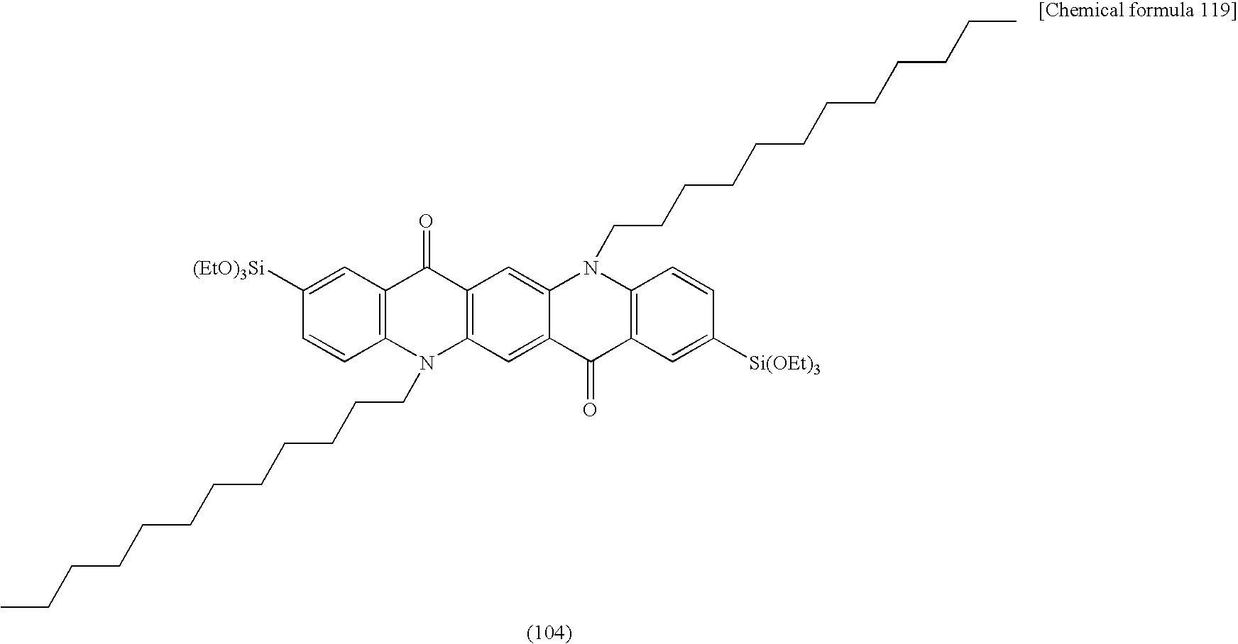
C12=C(C=CC([(EtO)3Si])=C1)N(CCCCCCCCCCCC)C1=C(C2=O)C=C2C(=C1)C(=O)C1=C(N2CCCCCCCCCCCC)C=CC([Si(OEt)3])=C1
